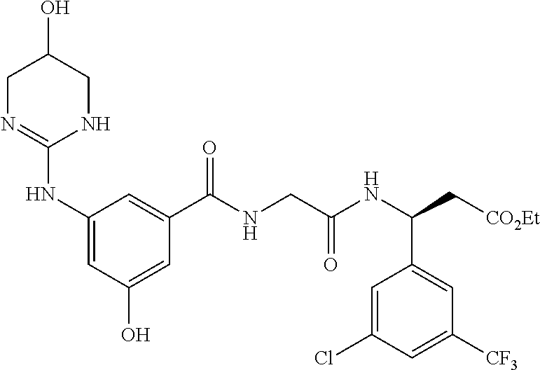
C1N=C(NC2=CC(O)=CC(C(NCC(NC(C[CO2Et])C3=CC([CF3])=CC(Cl)=C3)=O)=O)=C2)NCC1O
